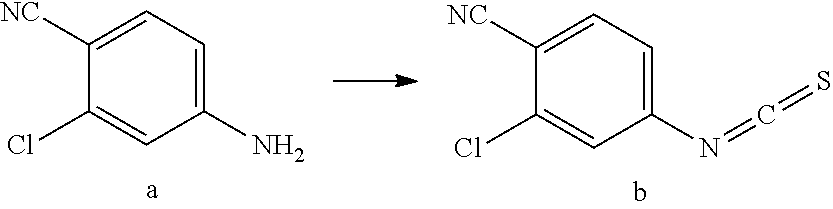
C1(N=C=S)=CC=C([NC])C(Cl)=C1.C1(N)=CC=C([NC])C(Cl)=C1
